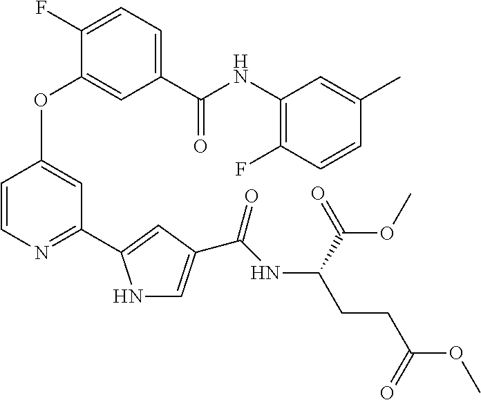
C1=C(C(NC2=C(F)C=CC(C)=C2)=O)C=C(OC2=CC(C3=CC(C(NC(CCC(OC)=O)C(=O)OC)=O)=CN3)=NC=C2)C(F)=C1
